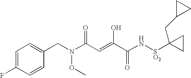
N(CC1=CC=C(F)C=C1)(OC)C(C=C(O)C(N[SO2]C1(CC2CC2)CC1)=O)=O
